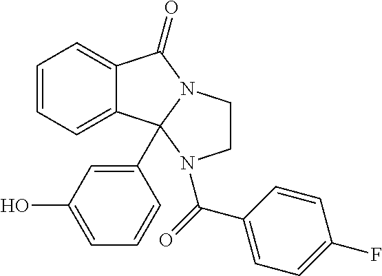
C12=CC=CC=C1C1(C3=CC(O)=CC=C3)N(C2=O)CCN1C(=O)C1=CC=C(F)C=C1
